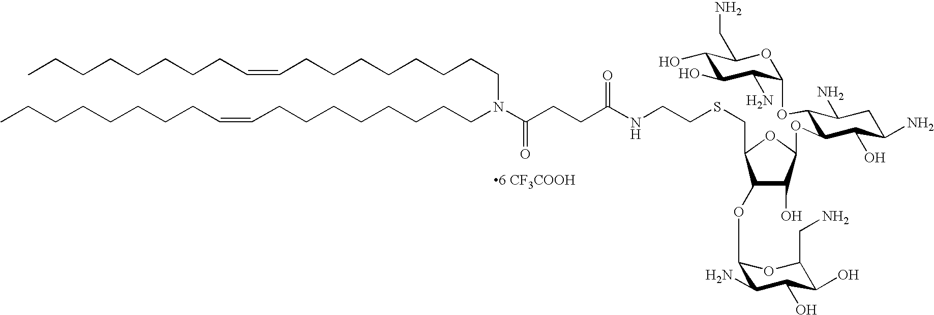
C1(OC2C(N)C(O)C(O)C(CN)O2)C(CSCCNC(CCC(N(CCCCCCCCC=CCCCCCCCC)CCCCCCCCC=CCCCCCCCC)=O)=O)OC(OC2C(OC3C(N)C(O)C(O)C(CN)O3)C(N)CC(N)C2O)C1O
